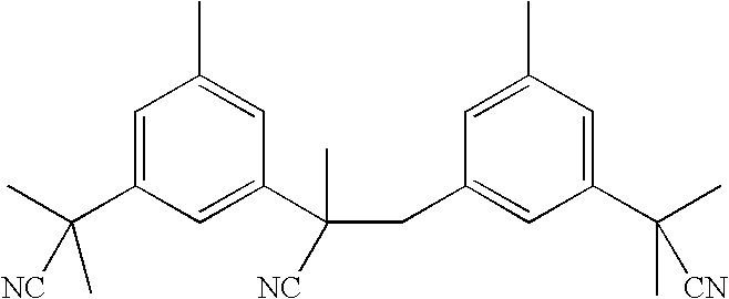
C1=C(C([NC])(C)C)C=C(C(C)(CC2=CC(C(C)(C)[CN])=CC(C)=C2)[NC])C=C1C
